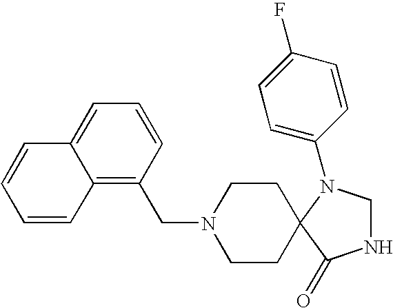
C12=C(CN3CCC4(CC3)N(C3=CC=C(F)C=C3)CNC4=O)C=CC=C1C=CC=C2
